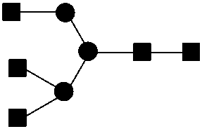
C(CC)(CC)C(C)C
